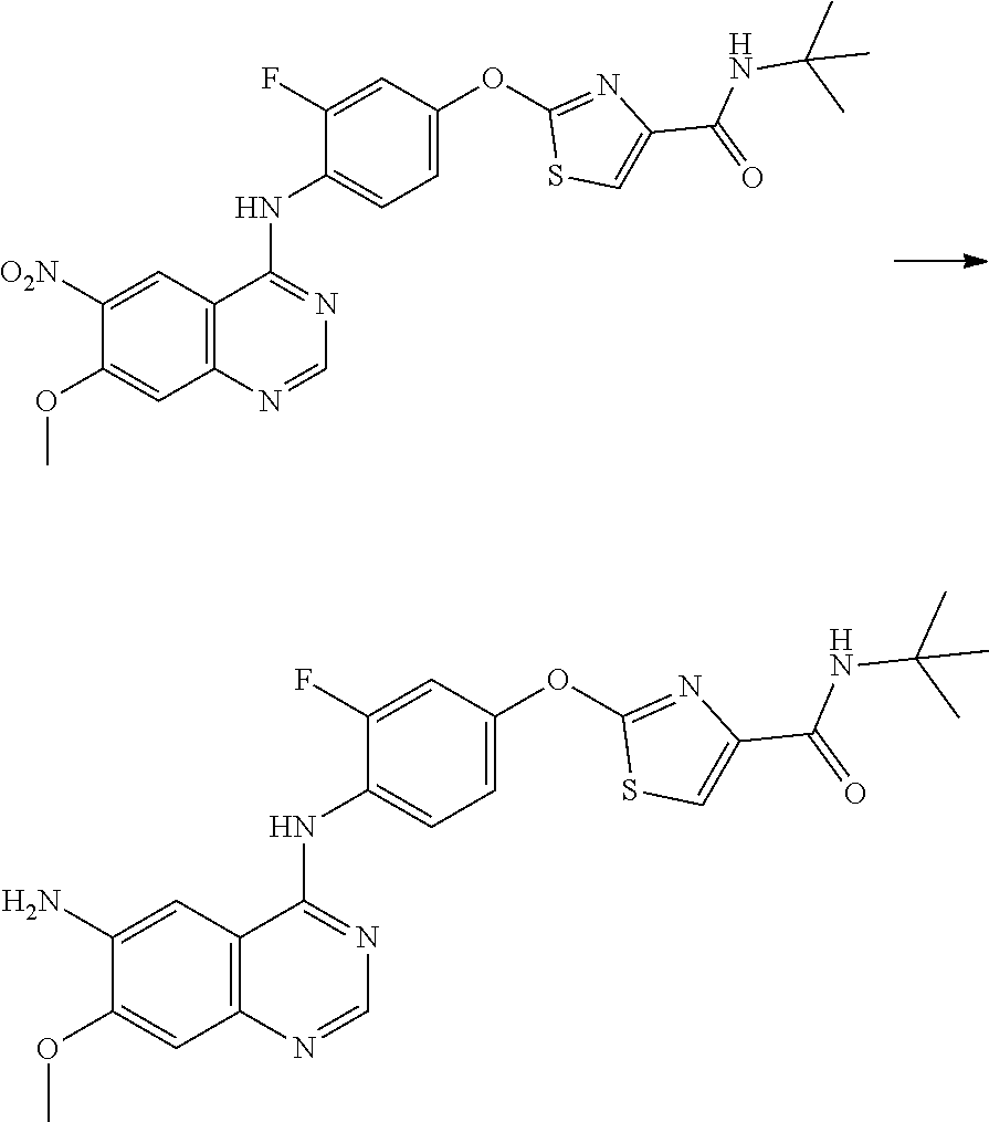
C1=C(OC2=NC(C(=O)NC(C)(C)C)=CS2)C=C(F)C(NC2=NC=NC3=C2C=C([O2N])C(OC)=C3)=C1.C1=C(OC2=NC(C(=O)NC(C)(C)C)=CS2)C=C(F)C(NC2=NC=NC3=C2C=C(N)C(OC)=C3)=C1
